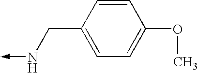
N(->C)CC1=CC=C(OC)C=C1
